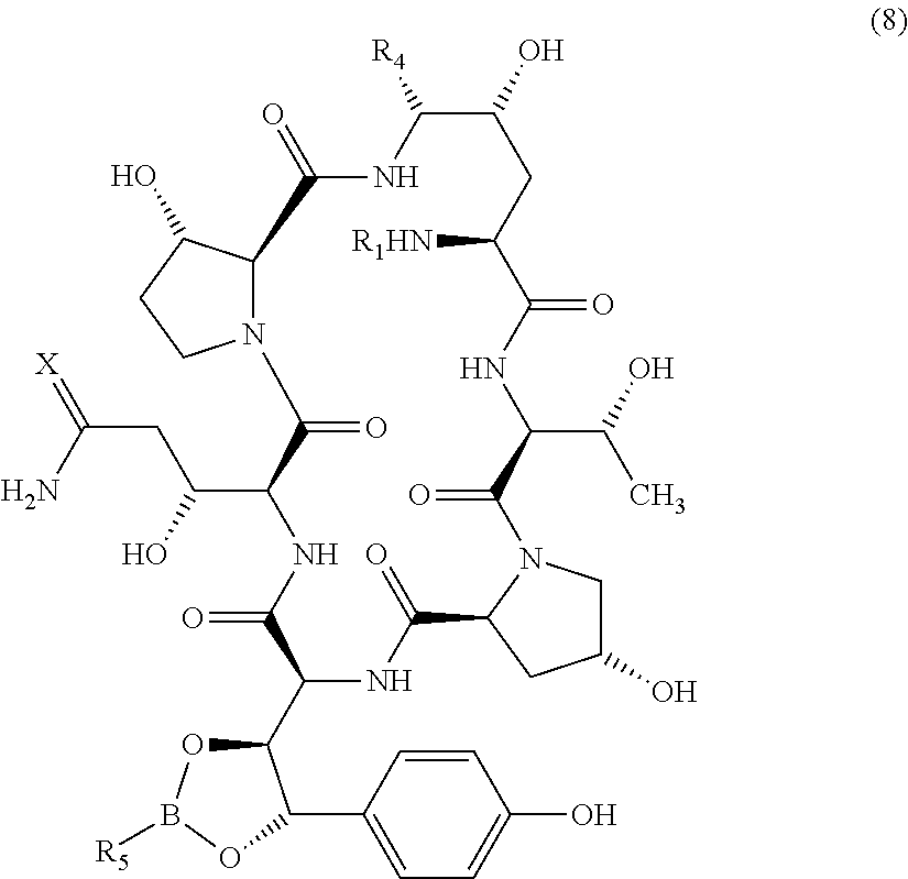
C12C(O)CCN1C(=O)C(C(CC(N)=[X])O)NC(=O)C(C1OB([R5])OC1C1=CC=C(O)C=C1)NC(=O)C1N(C(=O)C(C(O)C)NC(=O)C([R1HN])CC(O)C([R4])NC2=O)CC(O)C1
